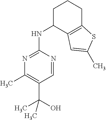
C1C(NC2=NC(C)=C(C(O)(C)C)C=N2)C2=C(CC1)SC(C)=C2
